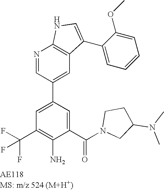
N1=CC(C2=CC(C(F)(F)F)=C(N)C(C(=O)N3CCC(N(C)C)C3)=C2)=CC2=C1NC=C2C1=CC=CC=C1OC
